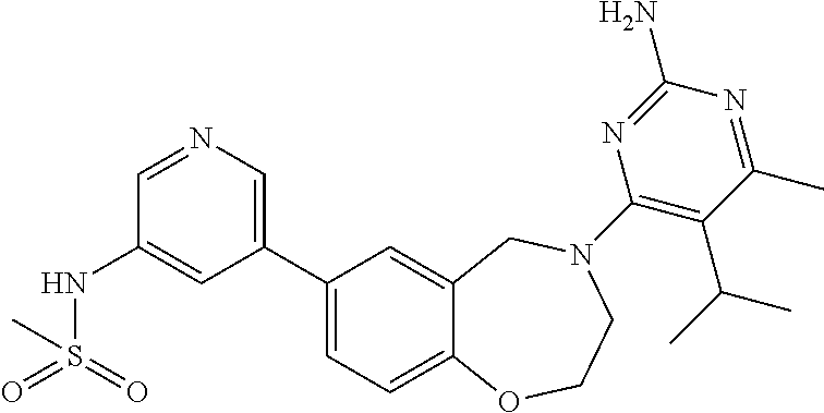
C1=NC=C(C2=CC=C3C(=C2)CN(C2=C(C(C)C)C(C)=NC(N)=N2)CCO3)C=C1NS(=O)(=O)C
